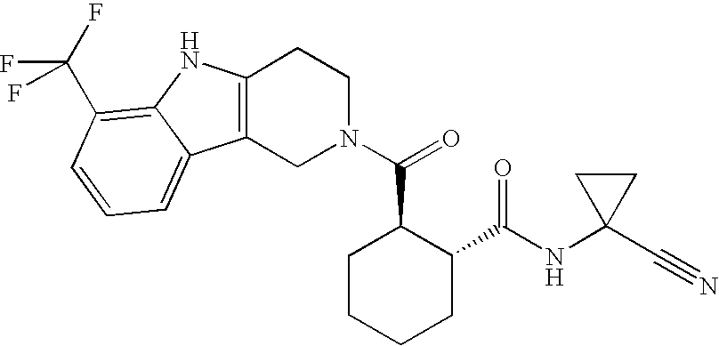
C12=C(CN(C(=O)C3CCCCC3C(NC3(C#N)CC3)=O)CC1)C1=CC=CC(C(F)(F)F)=C1N2
